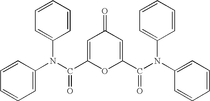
C1=C(C(N(C2=CC=CC=C2)C2=CC=CC=C2)=O)OC(C(N(C2=CC=CC=C2)C2=CC=CC=C2)=O)=CC1=O
